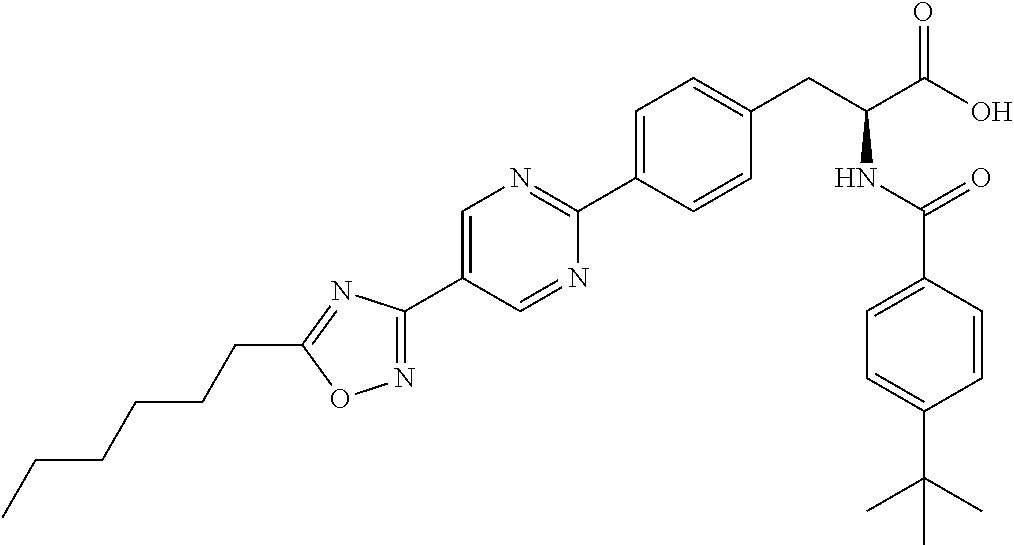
C1(C2=NOC(CCCCCC)=N2)=CN=C(C2=CC=C(CC(NC(=O)C3=CC=C(C(C)(C)C)C=C3)C(O)=O)C=C2)N=C1
